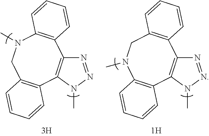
N1=NN(C)C2=C1C1=C(CN(C)C3=C2C=CC=C3)C=CC=C1.N1=NN(C)C2=C1C1=C(N(C)CC3=C2C=CC=C3)C=CC=C1
